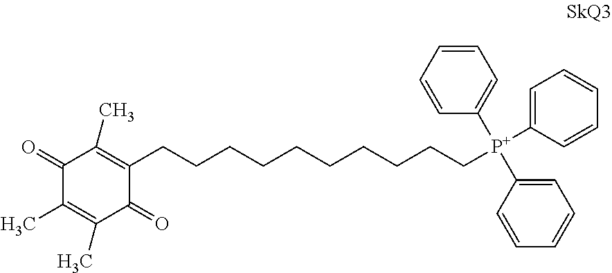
C1(=O)C(C)=C(C)C(=O)C(CCCCCCCCCC[P+](C2=CC=CC=C2)(C2=CC=CC=C2)C2=CC=CC=C2)=C1C
